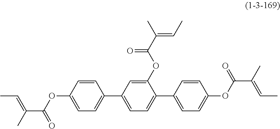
C1(OC(=O)C(=CC)C)=CC(C2=CC=C(OC(C(=CC)C)=O)C=C2)=CC=C1C1=CC=C(OC(C(=CC)C)=O)C=C1
